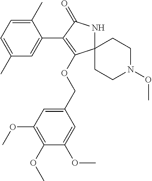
C1(C)=CC=C(C)C=C1C1=C(OCC2=CC(OC)=C(OC)C(OC)=C2)C2(NC1=O)CCN(OC)CC2
